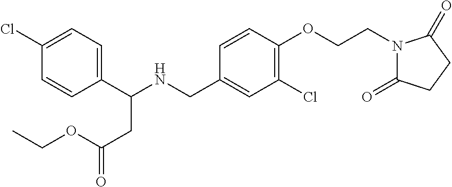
C1(C(NCC2=CC(Cl)=C(OCCN3C(=O)CCC3=O)C=C2)CC(=O)OCC)=CC=C(Cl)C=C1
